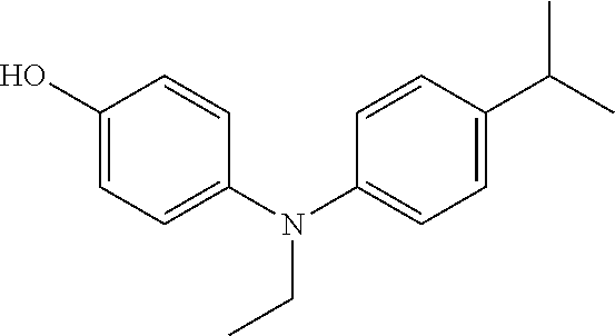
C1=C(O)C=CC(N(C2=CC=C(C(C)C)C=C2)CC)=C1
